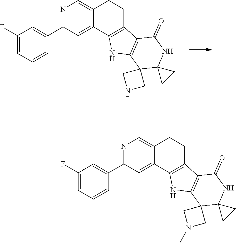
C1(F)=CC=CC(C2=NC=C3C(=C2)C2=C(CC3)C3=C(N2)C2(C4(NC3=O)CC4)CNC2)=C1.C1(F)=CC=CC(C2=NC=C3C(=C2)C2=C(CC3)C3=C(N2)C2(C4(NC3=O)CC4)CN(C)C2)=C1
